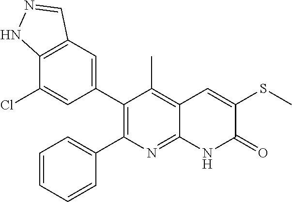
C12=C(C=C(C3=C(C4=CC=CC=C4)N=C4C(=C3C)C=C(SC)C(=O)N4)C=C1Cl)C=NN2
